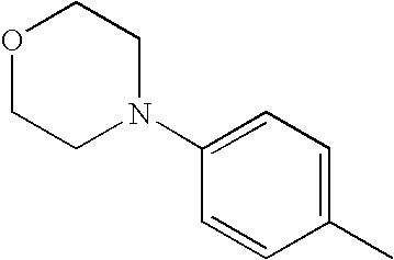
C1(N2CCOCC2)=CC=C(C)C=C1
